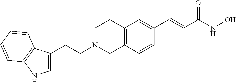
C12=C(C=CC(C=CC(NO)=O)=C1)CN(CCC1=CNC3=C1C=CC=C3)CC2
